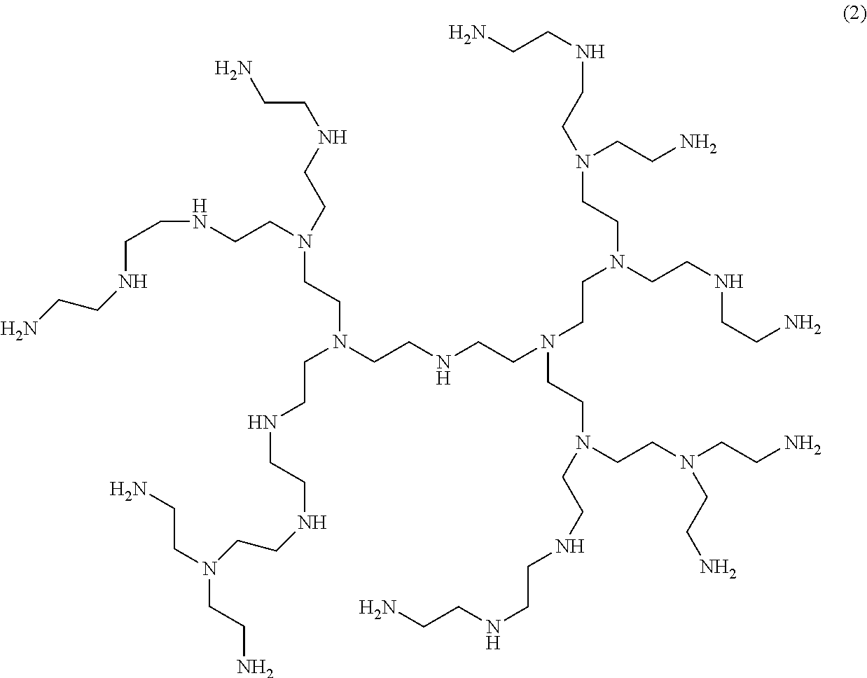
NCCNCCN(CCNCCNCCN)CCN(CCNCCN(CCN(CCNCCN)CCN(CCN)CCNCCN)CCN(CCN(CCN)CCN)CCNCCNCCN)CCNCCNCCN(CCN)CCN
